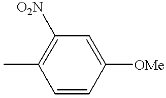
CC1=C([O2N])C=C([OMe])C=C1
